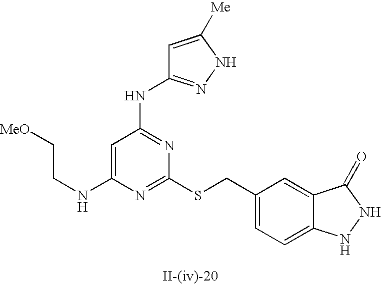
C1=C(NCC[MeO])N=C(SCC2=CC=C3C(=C2)C(=O)NN3)N=C1NC1=NNC([Me])=C1
